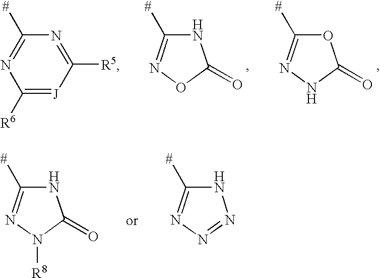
O1C([#])=NNC1=O.N1C([#])=NOC1=O.C1([R6])=[J]C([R5])=NC([#])=N1.N1C([#])=NN([R8])C1=O.N1C([#])=NN=N1
